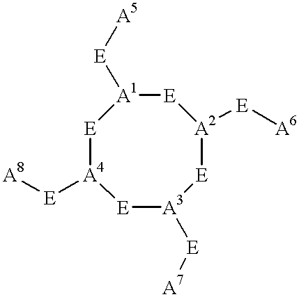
[E]1[A4]([E][A8])[E][A3]([E][A7])[E][A2]([E][A6])[E][A1]1[E][A5]
